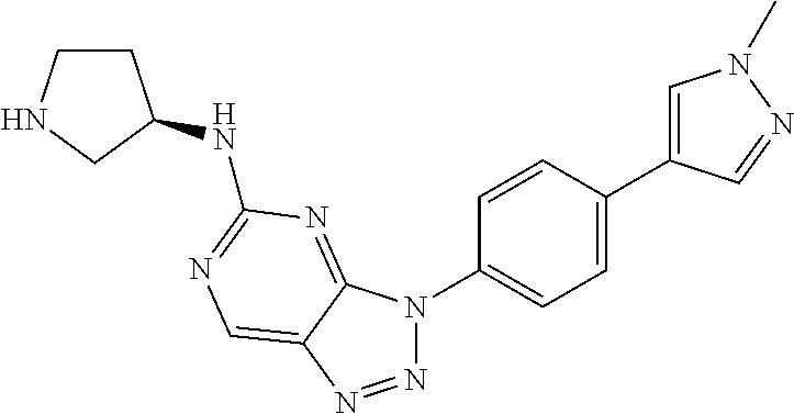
N1=NC2=CN=C(NC3CCNC3)N=C2N1C1=CC=C(C2=CN(C)N=C2)C=C1
